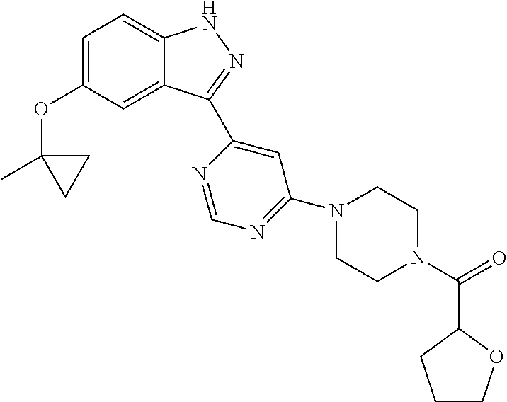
C1=C(OC2(C)CC2)C=C2C(=C1)NN=C2C1=CC(N2CCN(C(C3CCCO3)=O)CC2)=NC=N1
